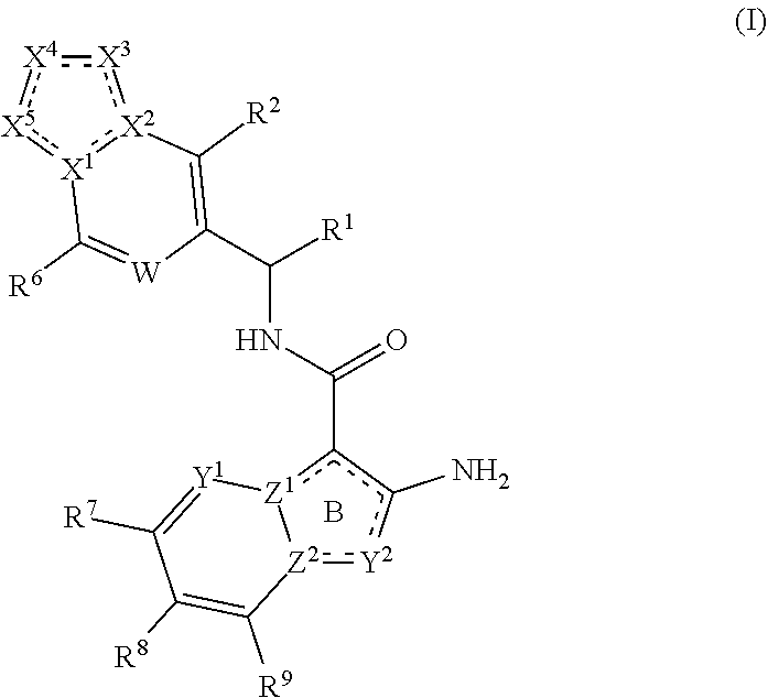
[X3]1:[X4]:[X5]:[X1]2:[X2]:1C([R2])=C(C([R1])NC(c1[Z1]3[Z2](:[Y2]c1N)C([R9])=C([R8])C([R7])=[Y1]3)=O)[W]=C2[R6].B
